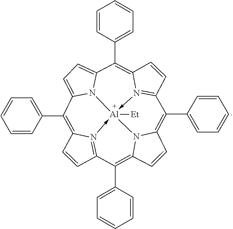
C12=N3->[Al]45([Et])-N6=C(C(C7=CC=CC=C7)=C7N4C(=C1C1=CC=CC=C1)C=C7)C=CC6=C(C1=CC=CC=C1)C1=CC=C(N15)C(C1=CC=CC=C1)=C3C=C2
